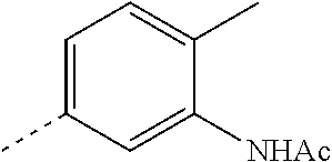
C1=C(C)C=C([NHAc])C(C)=C1
